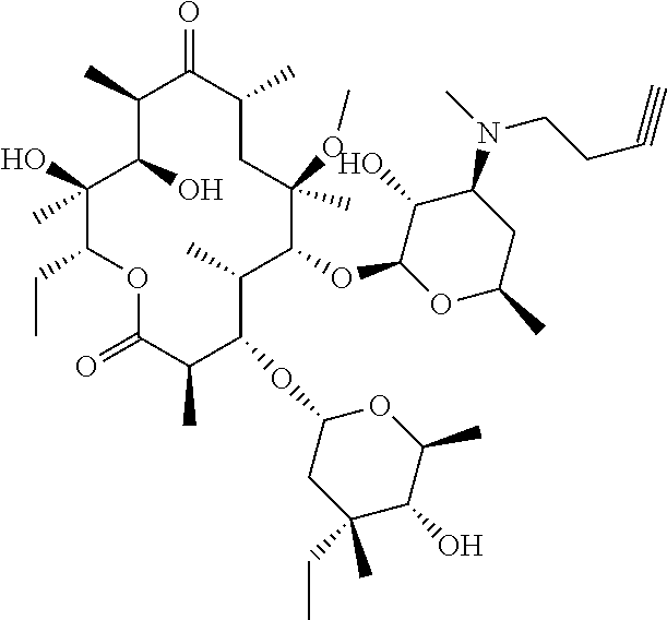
C1(C)C(O)C(C)(O)C(CC)OC(=O)C(C)C(OC2CC(C)(CC)C(O)C(C)O2)C(C)C(OC2OC(C)CC(N(CCC#C)C)C2O)C(C)(OC)CC(C)C1=O
